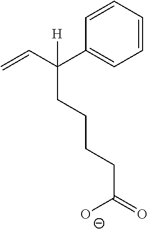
C=CC(C1=CC=CC=C1)([H])CCCCC(=O)[O-]
